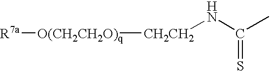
[R7a][O(CH2CH2O)q][CH2CH2]NC(C)=S
